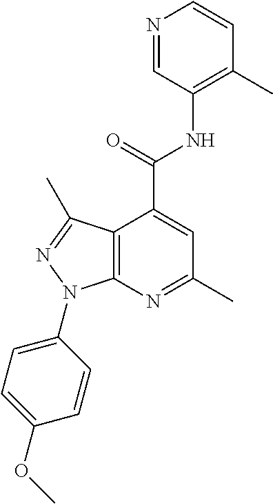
N1=CC(NC(C2=CC(C)=NC3=C2C(C)=NN3C2=CC=C(OC)C=C2)=O)=C(C)C=C1
